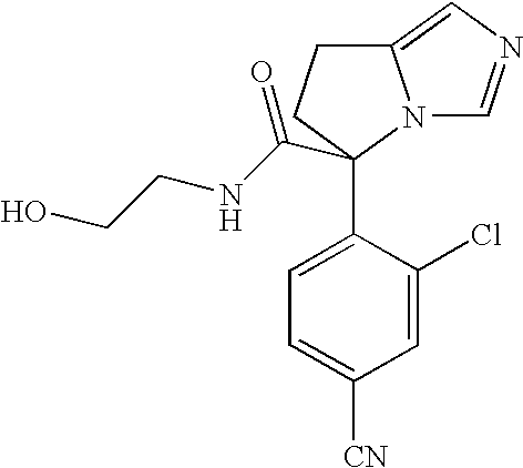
C1=C(C2(C(NCCO)=O)N3C(=CN=C3)CC2)C(Cl)=CC([CN])=C1
